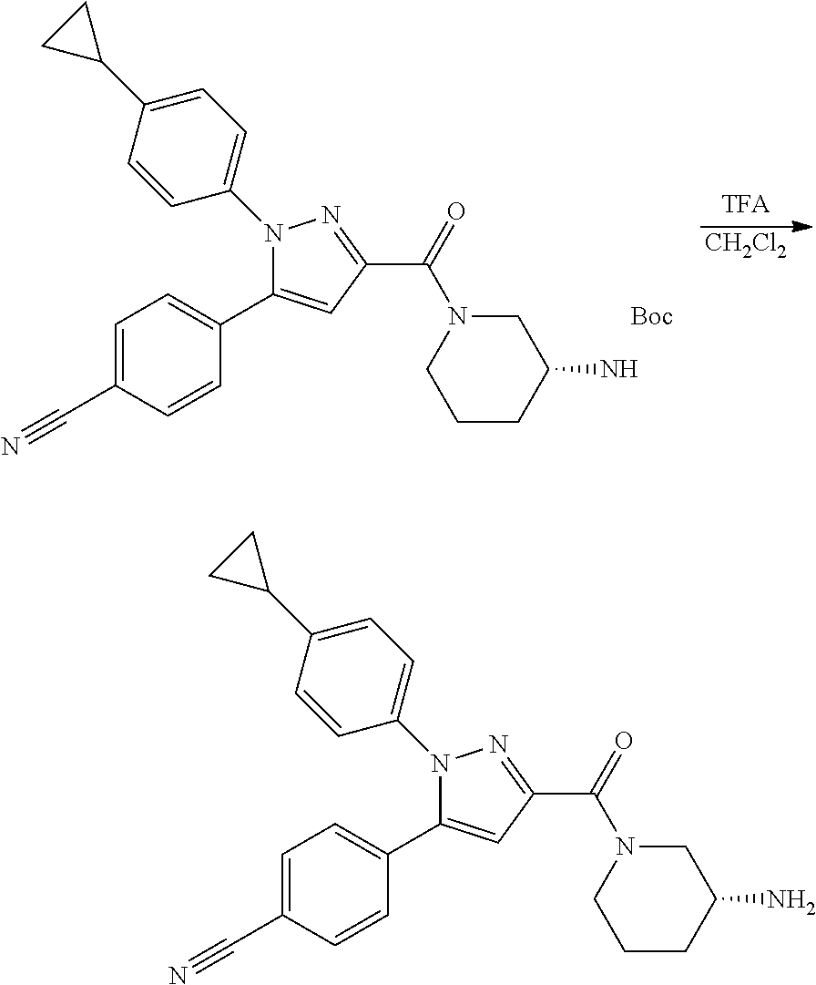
N1(C2=CC=C(C3CC3)C=C2)C(C2=CC=C(C#N)C=C2)=CC(C(N2CCCC(N)C2)=O)=N1.[Boc].[CH2Cl2].N1(C2=CC=C(C3CC3)C=C2)C(C2=CC=C(C#N)C=C2)=CC(C(N2CCCC(N)C2)=O)=N1
